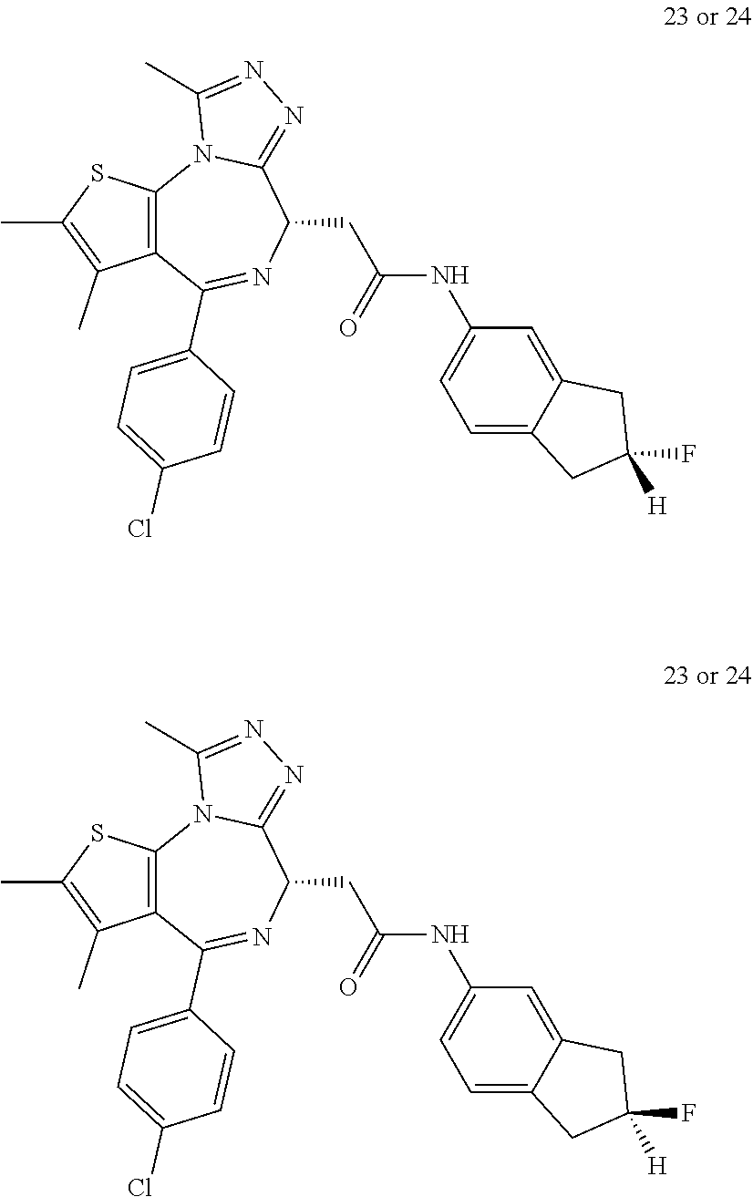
C12=C(C(C3=CC=C(Cl)C=C3)=NC(CC(NC3=CC=C4C(=C3)CC(F)([H])C4)=O)C3=NN=C(C)N13)C(C)=C(C)S2.C12=C(C(C3=CC=C(Cl)C=C3)=NC(CC(NC3=CC=C4C(=C3)CC(F)([H])C4)=O)C3=NN=C(C)N13)C(C)=C(C)S2
